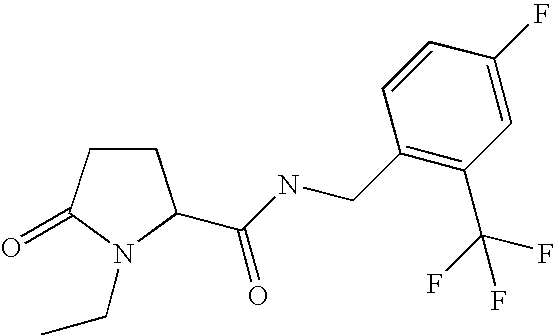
C1CC(=O)N(CC)C1C(NCC1=C(C(F)(F)F)C=C(F)C=C1)=O
